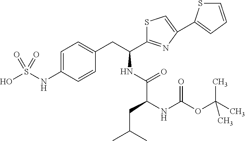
OS(NC1=CC=C(CC(NC(C(NC(OC(C)(C)C)=O)CC(C)C)=O)C2=NC(C3=CC=CS3)=CS2)C=C1)(=O)=O
